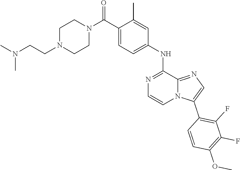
C1(C)=CC(NC2=NC=CN3C2=NC=C3C2=C(F)C(F)=C(OC)C=C2)=CC=C1C(N1CCN(CCN(C)C)CC1)=O
